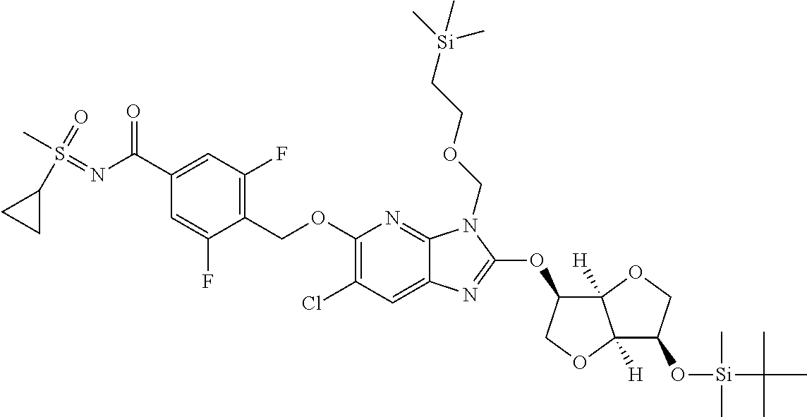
C1(COC2=C(Cl)C=C3C(=N2)N(COCC[Si](C)(C)C)C(OC2C4([H])C([H])(OC2)C(O[Si](C(C)(C)C)(C)C)CO4)=N3)=C(F)C=C(C(N=S(C)(=O)C2CC2)=O)C=C1F
